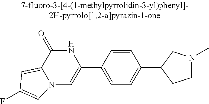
N12C=C(C3=CC=C(C4CCN(C)C4)C=C3)NC(=O)C1=CC(F)=C2
